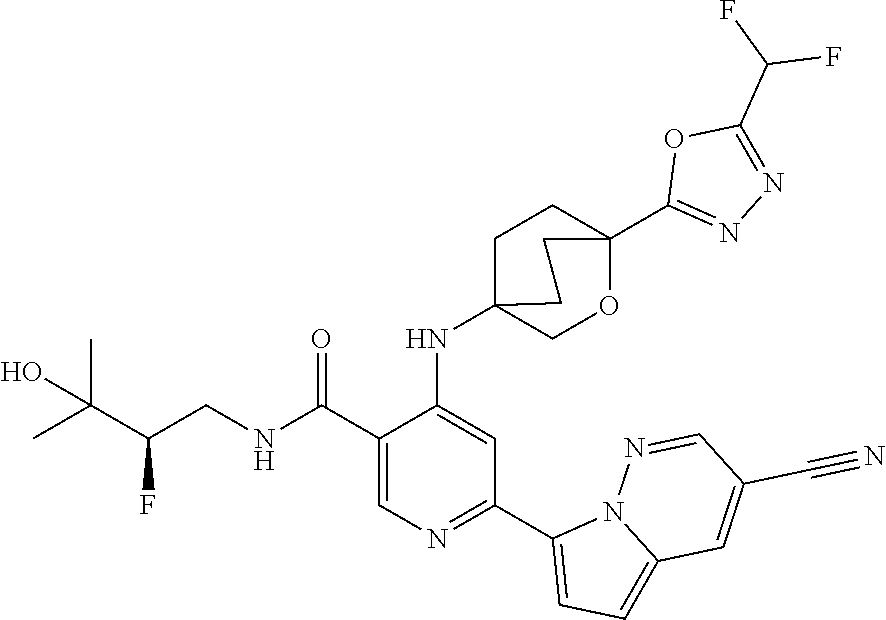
C1(C(NCC(C(C)(C)O)F)=O)=CN=C(C2=CC=C3N2N=CC(C#N)=C3)C=C1NC12CCC(C3=NN=C(C(F)F)O3)(OC1)CC2
